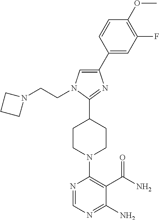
N1=CN=C(N)C(C(N)=O)=C1N1CCC(C2=NC(C3=CC(F)=C(OC)C=C3)=CN2CCN2CCC2)CC1
